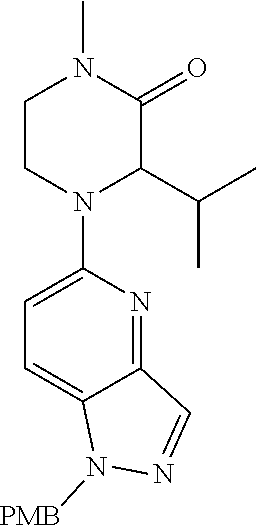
N1([PMB])N=CC2=NC(N3C(C(C)C)C(=O)N(C)CC3)=CC=C12
